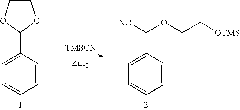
C1COC(C2=CC=CC=C2)O1.C(C1=CC=CC=C1)([NC])OCC[OTMS].[TMSCN].[ZnI2]
